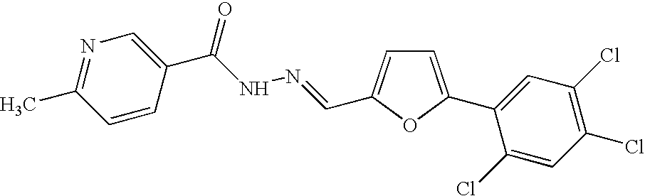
C1=C(C2=CC(Cl)=C(Cl)C=C2Cl)OC(C=NNC(C2=CN=C(C)C=C2)=O)=C1
